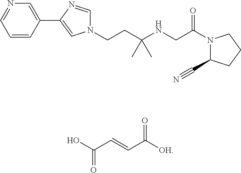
C1=CC(C2=CN(CCC(NCC(=O)N3C(C#N)CCC3)(C)C)C=N2)=CN=C1.OC(C=CC([OH])=O)=O
